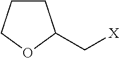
C1CCOC1C[X]
